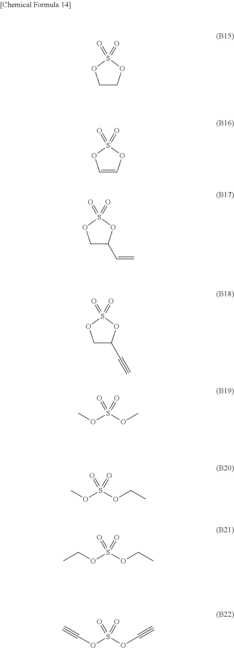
C1COS(=O)(=O)O1.C1=COS(=O)(=O)O1.C1C(C=C)OS(=O)(=O)O1.C1C(C#C)OS(=O)(=O)O1.COS(OC)(=O)=O.COS(OCC)(=O)=O.C(OS(OCC)(=O)=O)C.C(OS(OC#C)(=O)=O)#C
